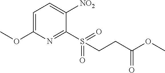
C1=C(OC)N=C(S(=O)(=O)CCC(OC)=O)C([NO2])=C1
